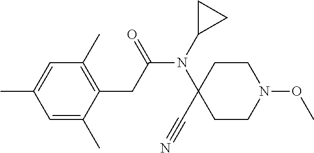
C1=C(C)C=C(C)C(CC(N(C2(C#N)CCN(OC)CC2)C2CC2)=O)=C1C
